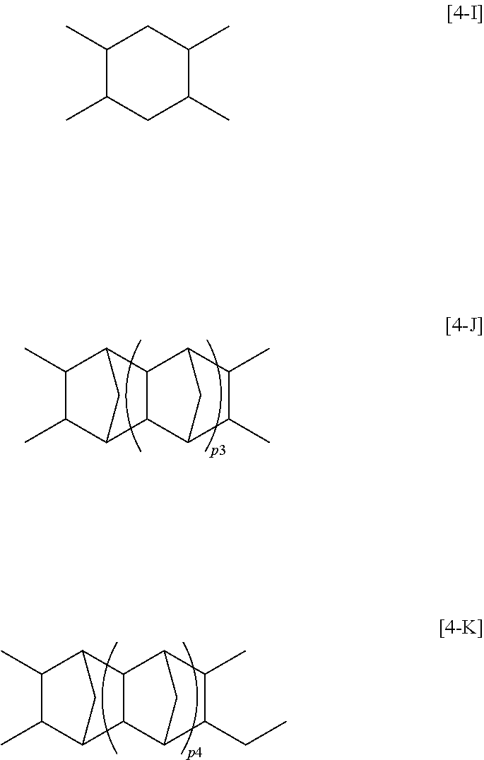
C12C(C)C(C)C(C1)C1C2C2C(C)C(C)C1C2.C12C(CC)C(C)C(C1)C1C2C2C(C)C(C)C1C2.C1(C)C(C)CC(C)C(C)C1
